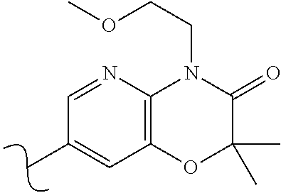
C12=C(N=CC(C)=C1)N(CCOC)C(=O)C(C)(C)O2
